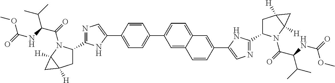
C1=CC(C2=CN=C(C3CC4([H])C([H])(N3C(=O)C(NC(=O)OC)C(C)C)C4)N2)=CC=C1C1=CC=C2C(=C1)C=CC(C1=CN=C(C3CC4([H])C([H])(N3C(=O)C(NC(=O)OC)C(C)C)C4)N1)=C2
